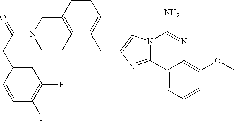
N12C(=NC(CC3=CC=CC4=C3CCN(C(=O)CC3=CC(F)=C(F)C=C3)C4)=C1)C1=CC=CC(OC)=C1N=C2N
